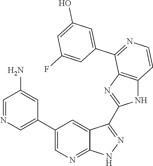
C1=NC=C(C2=CN=C3C(=C2)C(C2=NC4=C(N2)C=CN=C4C2=CC(O)=CC(F)=C2)=NN3)C=C1N
